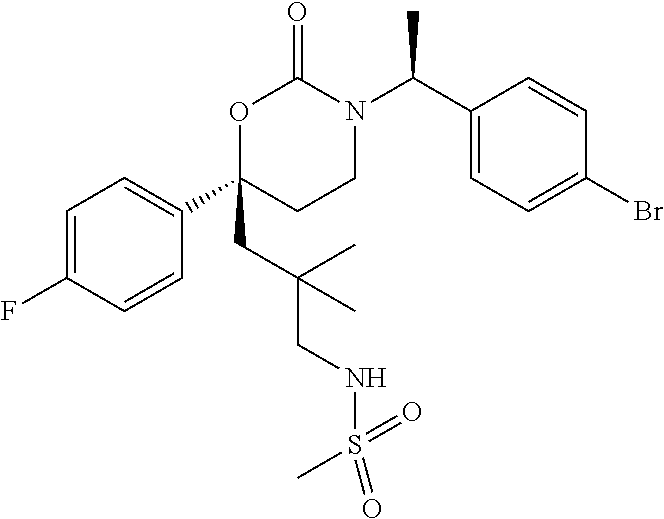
C1=C(F)C=CC(C2(CC(CNS(C)(=O)=O)(C)C)CCN(C(C3=CC=C(Br)C=C3)C)C(=O)O2)=C1
